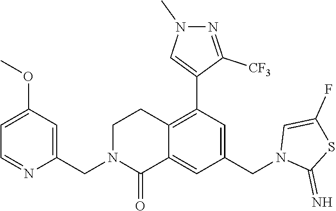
C1(OC)=CC=NC(CN2C(=O)C3=CC(CN4C(=N)SC(F)=C4)=CC(C4=CN(C)N=C4[CF3])=C3CC2)=C1
